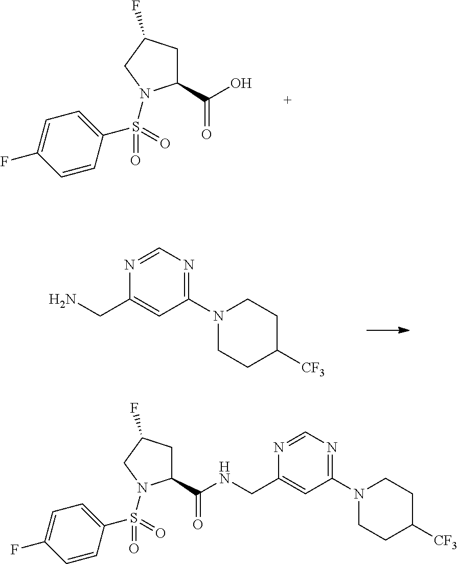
C1(C(O)=O)CC(F)CN1S(=O)(=O)C1=CC=C(F)C=C1.N1=CN=C(N2CCC([CF3])CC2)C=C1CN.C1(C(=O)NCC2=CC(N3CCC([CF3])CC3)=NC=N2)CC(F)CN1S(=O)(=O)C1=CC=C(F)C=C1
